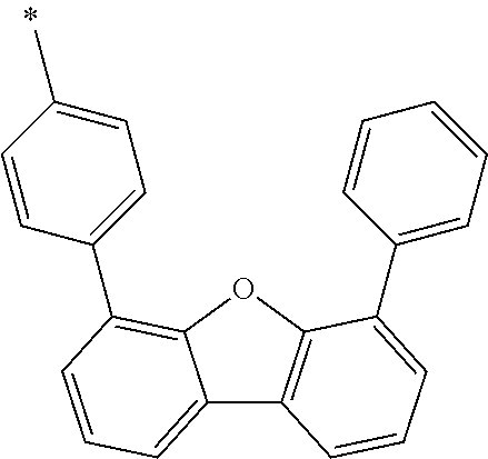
C12=CC=CC(C3=CC=C(C)C=C3)=C1OC1=C2C=CC=C1C1=CC=CC=C1
